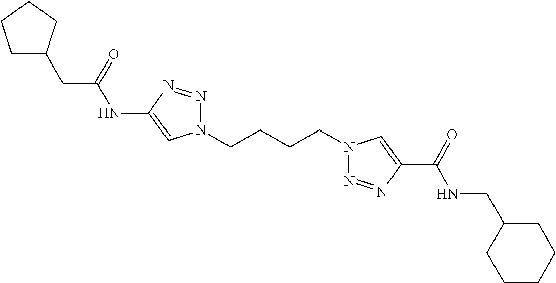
C1(NC(CC2CCCC2)=O)=CN(CCCCN2N=NC(C(=O)NCC3CCCCC3)=C2)N=N1
